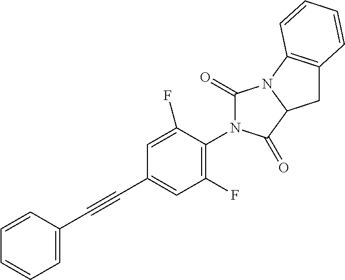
C1=C(C#CC2=CC(F)=C(N3C(=O)N4C(C3=O)CC3=C4C=CC=C3)C(F)=C2)C=CC=C1
